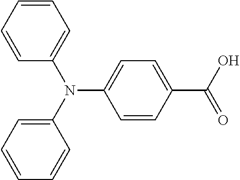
N(C1=CC=C(C(O)=O)C=C1)(C1=CC=CC=C1)C1=CC=CC=C1
